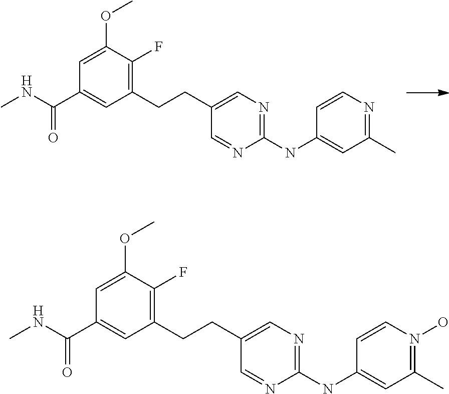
CNC(C1=CC(CCC2=CN=C(NC3=CC(C)=NC=C3)N=C2)=C(F)C(OC)=C1)=O.CNC(C1=CC(CCC2=CN=C(NC3=CC(C)=N(O)C=C3)N=C2)=C(F)C(OC)=C1)=O
